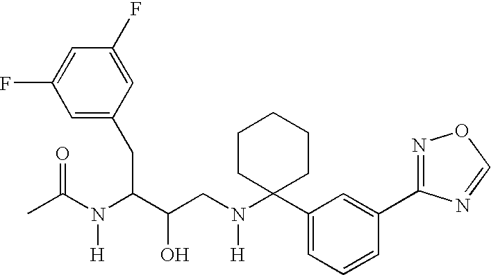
C1(F)=CC(F)=CC(CC(C(CN(C2(C3=CC=CC(C4=NOC=N4)=C3)CCCCC2)[H])O)N(C(C)=O)[H])=C1
